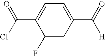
C1(F)=CC(C(=O)[H])=CC=C1C(Cl)=O
